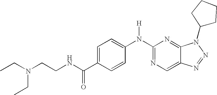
N(C1=NC=C2C(=N1)N(C1CCCC1)N=N2)(C1=CC=C(C(NCCN(CC)CC)=O)C=C1)[H]
